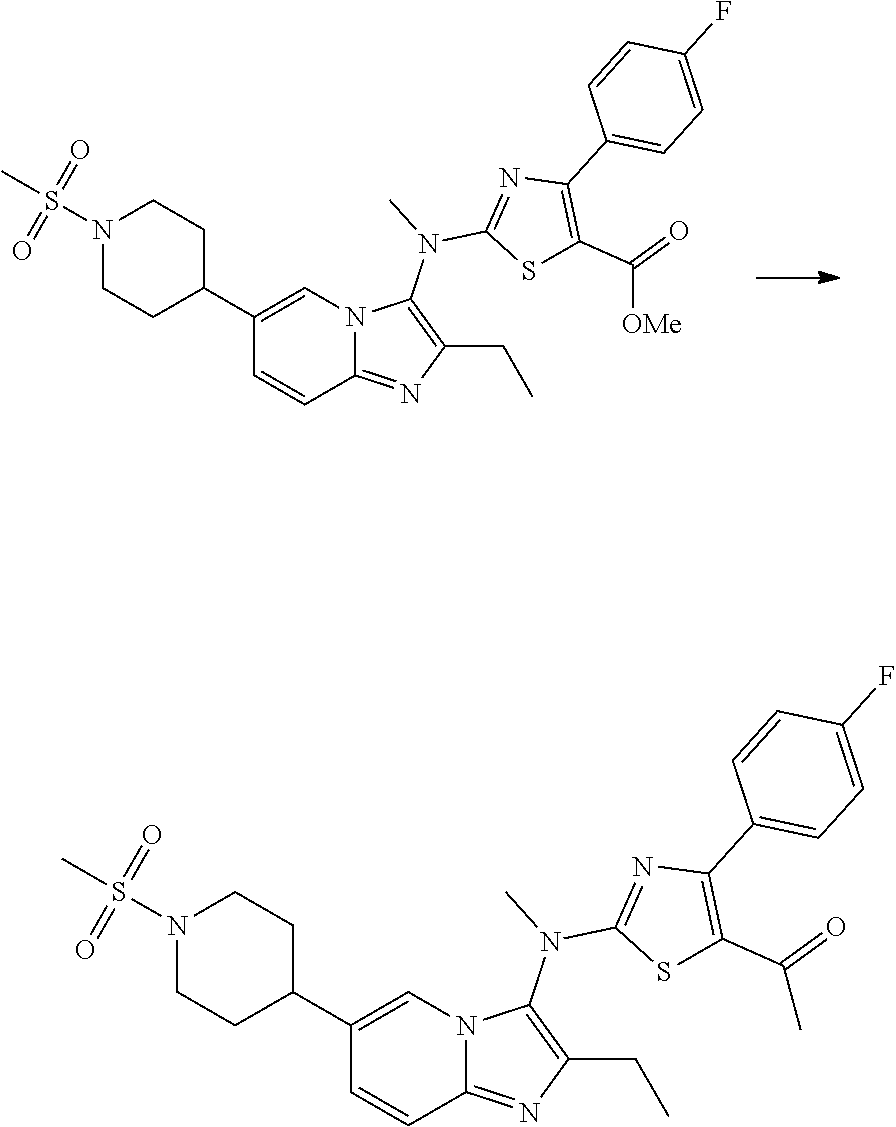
N1(S(=O)(=O)C)CCC(C2=CN3C(=NC(CC)=C3N(C)C3=NC(C4=CC=C(F)C=C4)=C(C(=O)[OMe])S3)C=C2)CC1.N1(S(=O)(=O)C)CCC(C2=CN3C(=NC(CC)=C3N(C)C3=NC(C4=CC=C(F)C=C4)=C(C(=O)C)S3)C=C2)CC1
